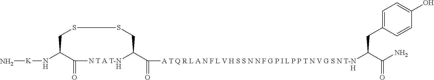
N[K]NC1CSSCC(C([A T Q R L A N F L V H S S N N F G P I L P P T N V G S N T-N                                                                                                       H]C(C(N)=O)CC2=CC=C(O)C=C2)=O)[N T A T-N               H]C1=O
